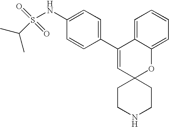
C1(NS(=O)(=O)C(C)C)=CC=C(C2=CC3(OC4=CC=CC=C24)CCNCC3)C=C1
